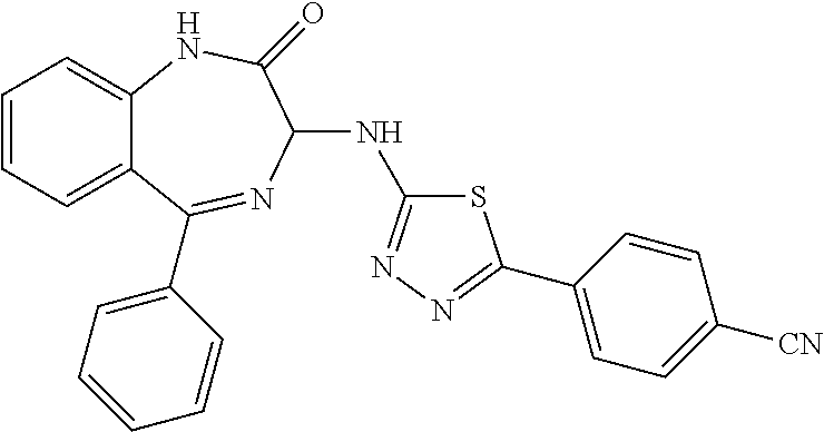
C1=CC=C2C(=C1)NC(=O)C(NC1=NN=C(C3=CC=C([CN])C=C3)S1)N=C2C1=CC=CC=C1
